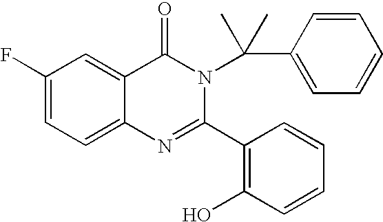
C1(F)=CC=C2C(=C1)C(=O)N(C(C1=CC=CC=C1)(C)C)C(C1=C(O)C=CC=C1)=N2
